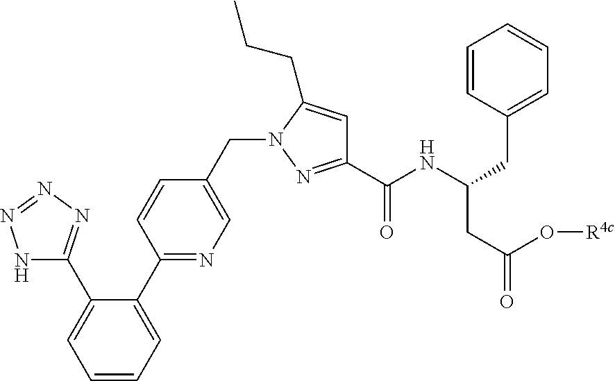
N1C(C2=CC=CC=C2C2=NC=C(CN3N=C(C(NC(CC4=CC=CC=C4)CC(O[R4c])=O)=O)C=C3CCC)C=C2)=NN=N1
